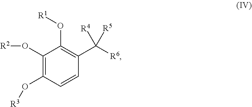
[R6]C(C1=C(O[R1])C(O[R2])=C(O[R3])C=C1)([R4])[R5]
